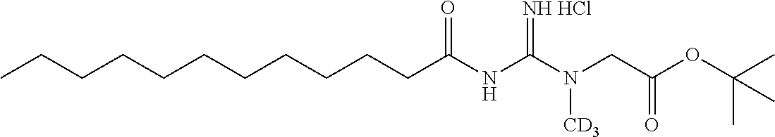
C(CCCCCCCCC(NC(N(CC(OC(C)(C)C)=O)[CD3])=[NH HCl])=O)CC
